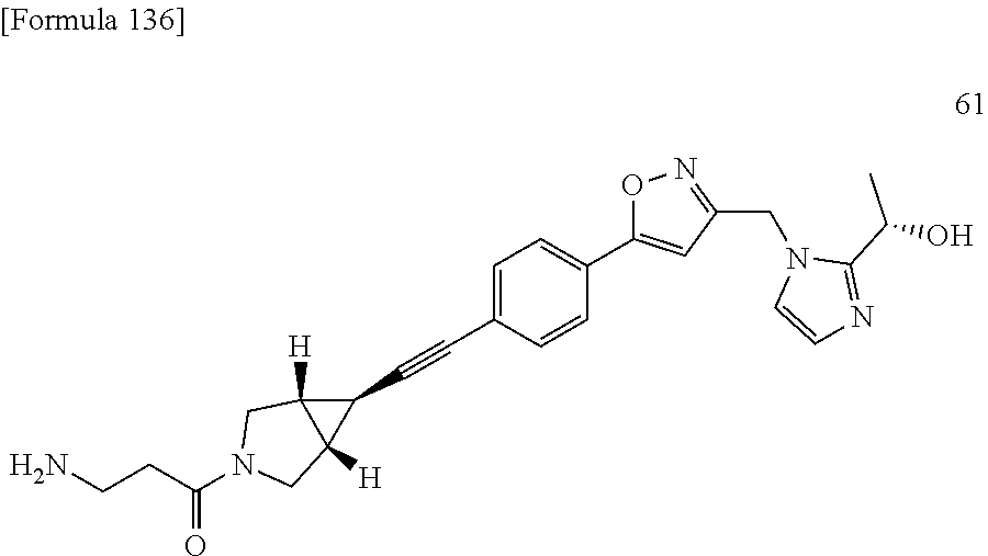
N1(CC2=NOC(C3=CC=C(C#CC4C5([H])C4([H])CN(C(CCN)=O)C5)C=C3)=C2)C=CN=C1C(O)C
